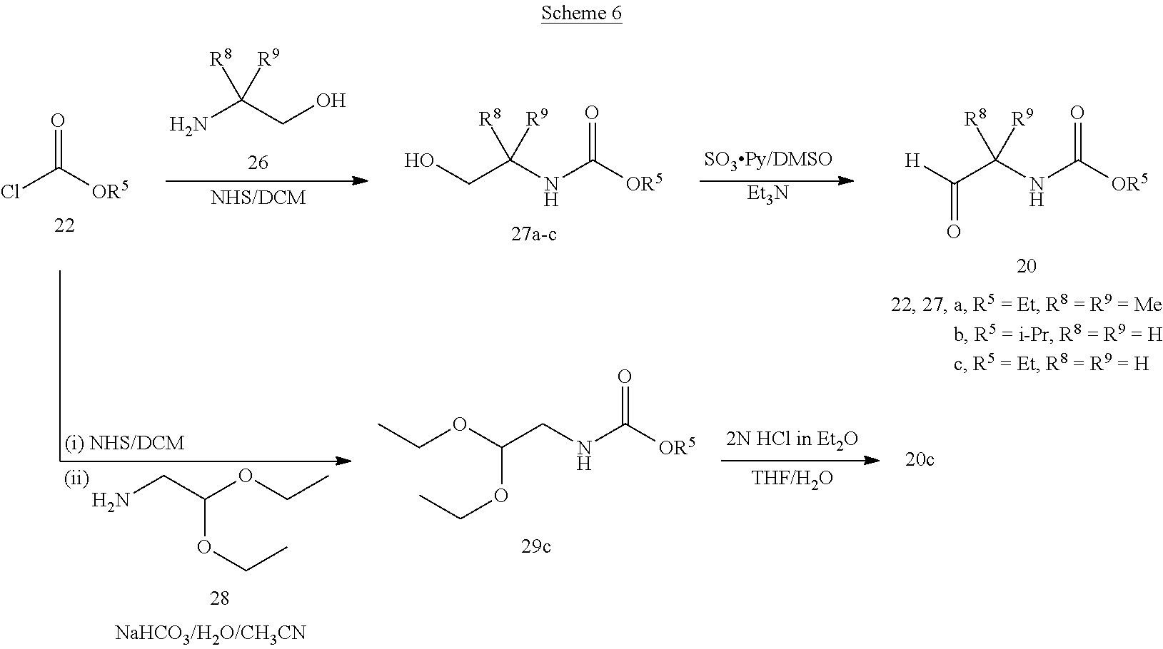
NC(CO)([R8])[R9].[Et3N].[H]C(C(NC([OR5])=O)([R8])[R9])=O.NCC(OCC)OCC.O=C([OR5])Cl.OCC(NC([OR5])=O)([R8])[R9].C(OC(CNC([OR5])=O)OCC)C
